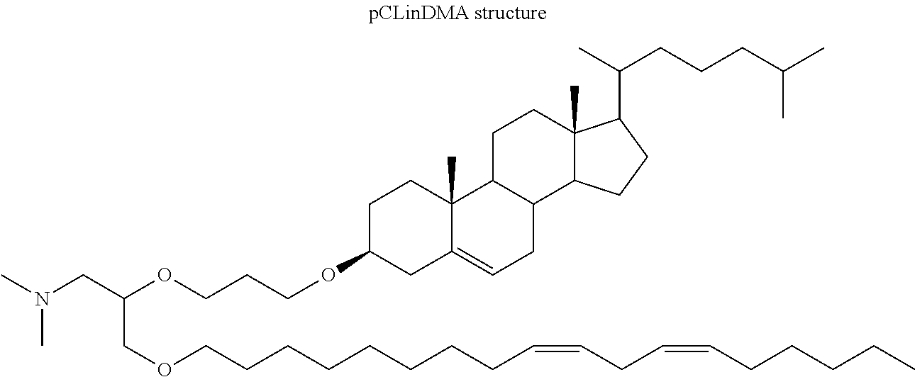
CN(CC(OCCCOC1CC2=CCC3C(C2(C)CC1)CCC1(C)C3CCC1C(C)CCCC(C)C)COCCCCCCCCC=CCC=CCCCCC)C
